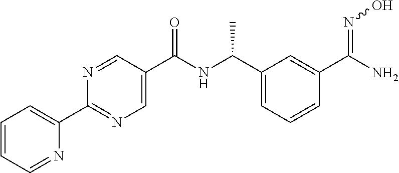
C1(C(NC(C2=CN=C(C3=CC=CC=N3)N=C2)=O)C)=CC=CC(C(=NO)N)=C1
